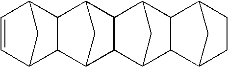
C1=CC2CC1C1C3CC(C21)C1C3C2CC1C1C2C2CCC1C2
